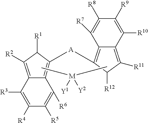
C[M](C)([Y1])[Y2].C1([R4])=C([R3])C2=C([R2])C([R1])C([A]C3=C4C(=C([R11])C3[R12])C([R10])=C([R9])C([R8])=C4[R7])=C2C([R6])=C1[R5]
